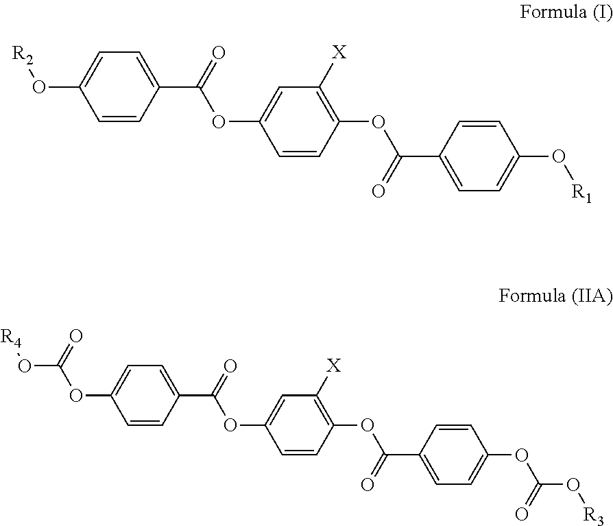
[R2]OC1=CC=C(C(OC2=CC([X])=C(OC(=O)C3=CC=C(O[R1])C=C3)C=C2)=O)C=C1.C(OC1=CC=C(C(OC2=CC([X])=C(OC(=O)C3=CC=C(OC(=O)O[R3])C=C3)C=C2)=O)C=C1)(O[R4])=O
